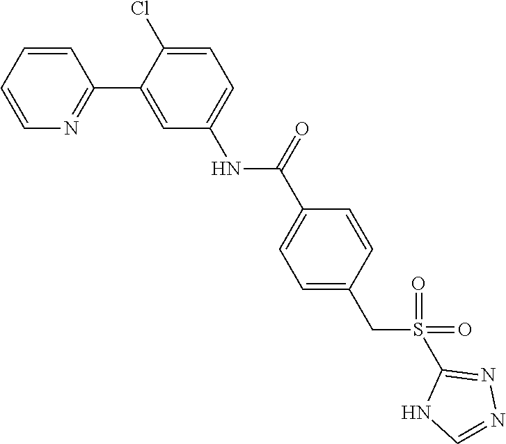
C1=CC=CN=C1C1=CC(NC(C2=CC=C(CS(C3=NN=CN3)(=O)=O)C=C2)=O)=CC=C1Cl
